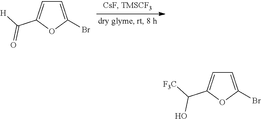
C1=C(Br)OC(C(=O)[H])=C1.C1=C(Br)OC(C(O)[F3C])=C1
